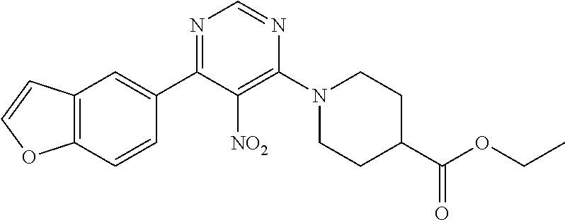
C12=C(C=CC(C3=NC=NC(N4CCC(C(OCC)=O)CC4)=C3[NO2])=C1)OC=C2
